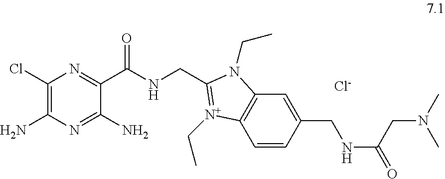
[Cl-].C1(Cl)=C(N)N=C(N)C(C(NCC2=[N+](CC)C3=C(C=C(CNC(=O)CN(C)C)C=C3)N2CC)=O)=N1
